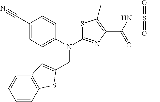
C1(C#N)=CC=C(N(CC2=CC3=C(C=CC=C3)S2)C2=NC(C(=O)NS(C)(=O)=O)=C(C)S2)C=C1
